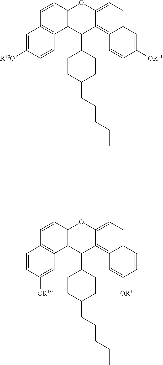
C1=CC2=C(C3=C1C=C([R10O])C=C3)C(C1CCC(CCCCC)CC1)C1=C3C(=CC=C1O2)C=C([OR11])C=C3.C1=CC2=C(C3=C1C=CC([OR10])=C3)C(C1CCC(CCCCC)CC1)C1=C3C(=CC=C1O2)C=CC([OR11])=C3
